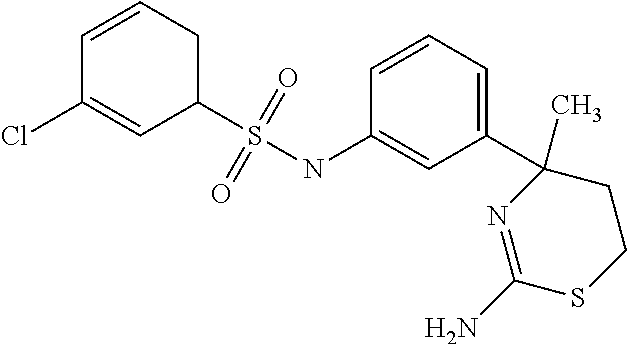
C1=CCC(S(NC2=CC(C3(C)N=C(N)SCC3)=CC=C2)(=O)=O)C=C1Cl
